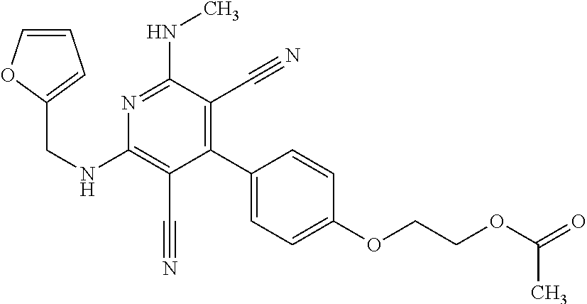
C1(C2=CC=C(OCCOC(=O)C)C=C2)=C(C#N)C(NC)=NC(NCC2=CC=CO2)=C1C#N
